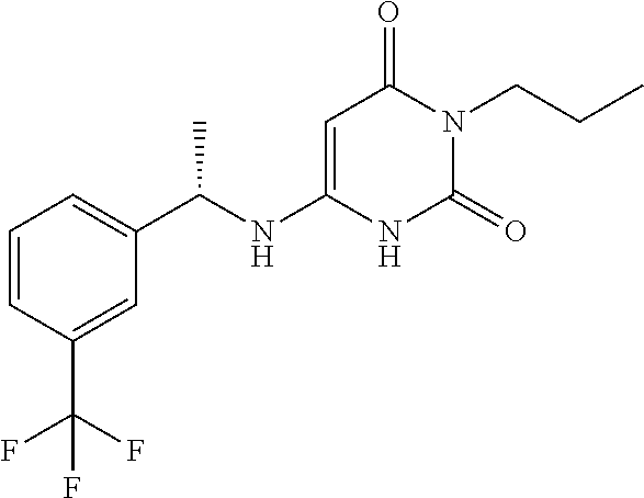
C1=CC(C(F)(F)F)=CC(C(NC2=CC(=O)N(CCC)C(=O)N2)C)=C1
